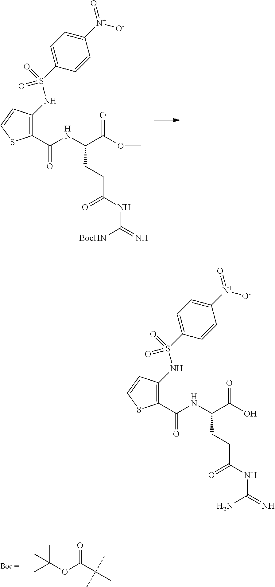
CC(OC(C(C)(C)C)=O)(C)C.C1(C(NC(C(OC)=O)CCC(NC(=N)[BocHN])=O)=O)=C(NS(C2=CC=C([N+]([O-])=O)C=C2)(=O)=O)C=CS1.C1(C(NC(C(O)=O)CCC(NC(=N)N)=O)=O)=C(NS(C2=CC=C([N+](=O)[O-])C=C2)(=O)=O)C=CS1
